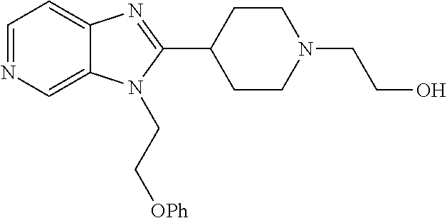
C1=NC=C2C(=C1)N=C(C1CCN(CCO)CC1)N2CC[OPh]
